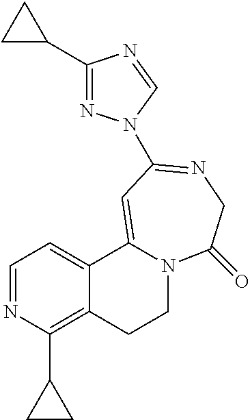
C1=NC(C2CC2)=C2C(=C1)C1=CC(N3N=C(C4CC4)N=C3)=NCC(=O)N1CC2
